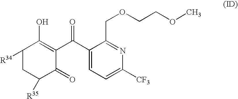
C1([R34])CC([R35])C(=O)C(C(C2=CC=C([CF3])N=C2COCCOC)=O)=C1O
